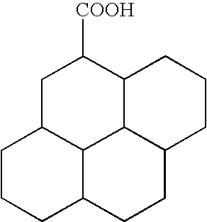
C1C2C3C4C(C1[COOH])CCCC4CCC3CCC2
